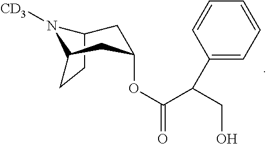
C12CCC(N1[CD3])CC(OC(C(CO)C1=CC=CC=C1)=O)C2
